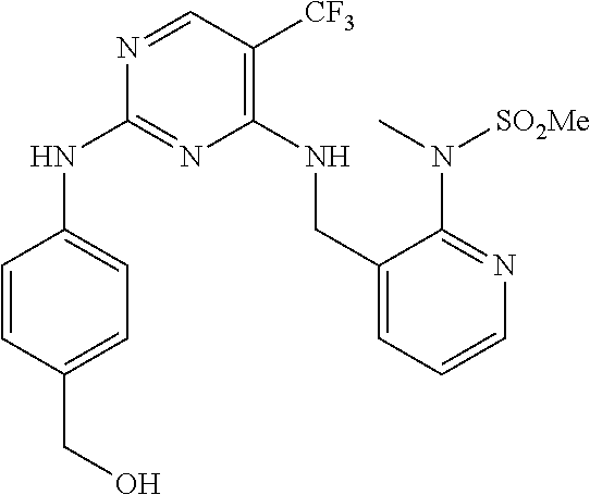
C1(NCC2=CC=CN=C2N(C)[SO2Me])=C([CF3])C=NC(NC2=CC=C(CO)C=C2)=N1
